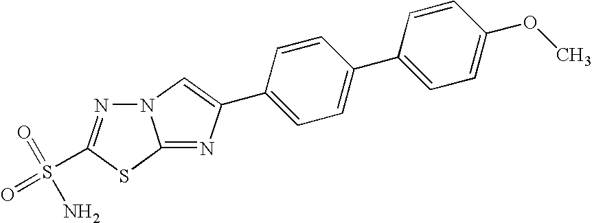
N12N=C(S(=O)(=O)N)SC1=NC(C1=CC=C(C3=CC=C(OC)C=C3)C=C1)=C2
